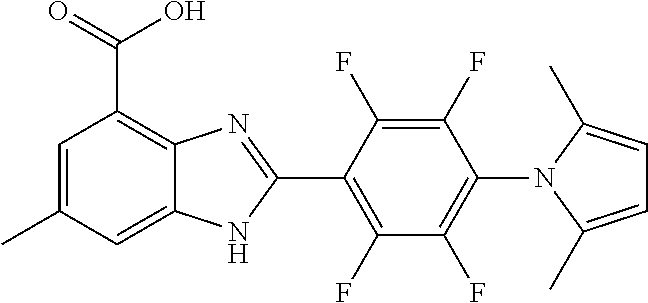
C1=C(C)C=C2C(=C1C(=O)O)N=C(C1=C(F)C(F)=C(N3C(C)=CC=C3C)C(F)=C1F)N2
